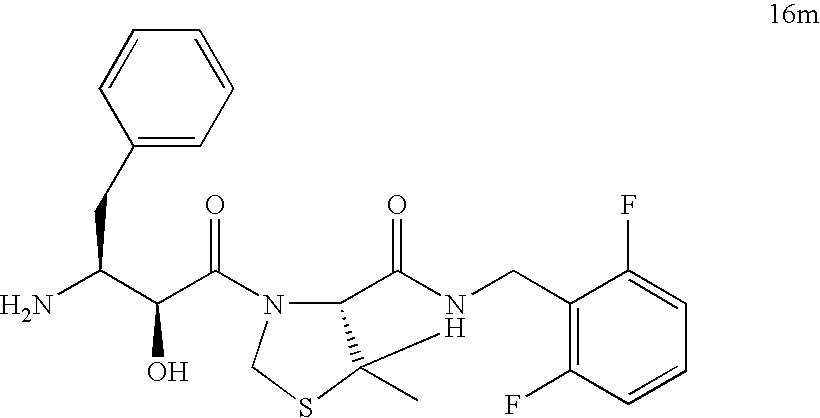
NC(C(C(=O)N1C2C(C)(SC1)N(CC1=C(F)C=CC=C1F)C2=O)O)CC1=CC=CC=C1
